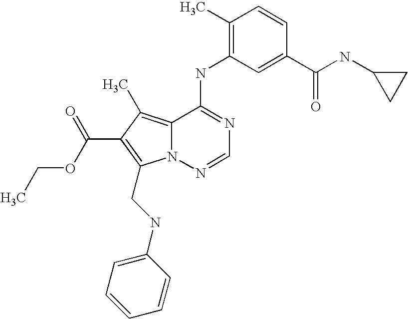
CCOC(=O)C1=C(CNC2=CC=CC=C2)N2C(=C1C)C(NC1=C(C)C=CC(C(=O)NC3CC3)=C1)=NC=N2
